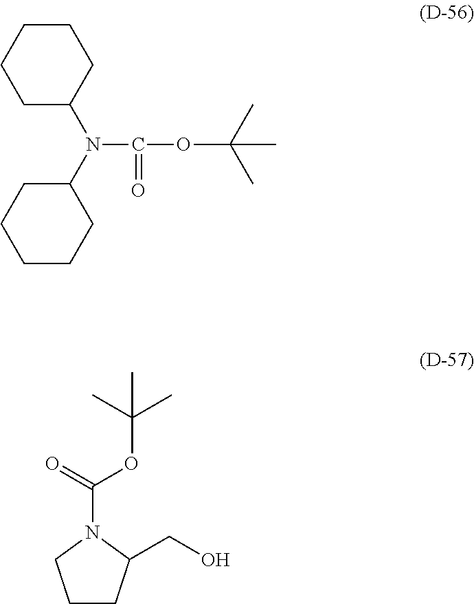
C1C(N(C2CCCCC2)C(=O)OC(C)(C)C)CCCC1.C1CC(CO)N(C(=O)OC(C)(C)C)C1
